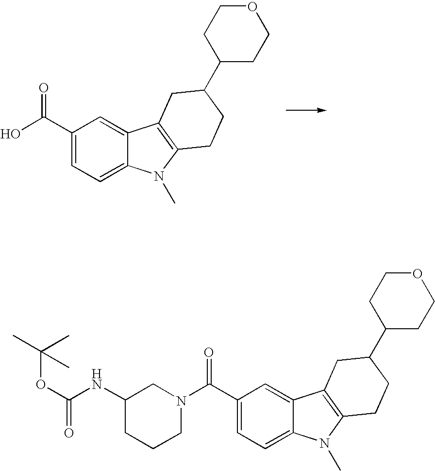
C1(C(O)=O)=CC=C2C(=C1)C1=C(N2C)CCC(C2CCOCC2)C1.C1(C(N2CC(NC(OC(C)(C)C)=O)CCC2)=O)=CC=C2C(=C1)C1=C(N2C)CCC(C2CCOCC2)C1
